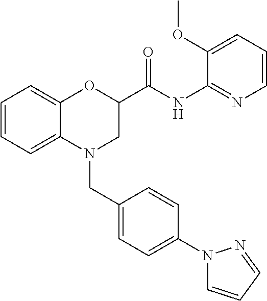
C1=CC=C2C(=C1)OC(C(NC1=NC=CC=C1OC)=O)CN2CC1=CC=C(N2C=CC=N2)C=C1
